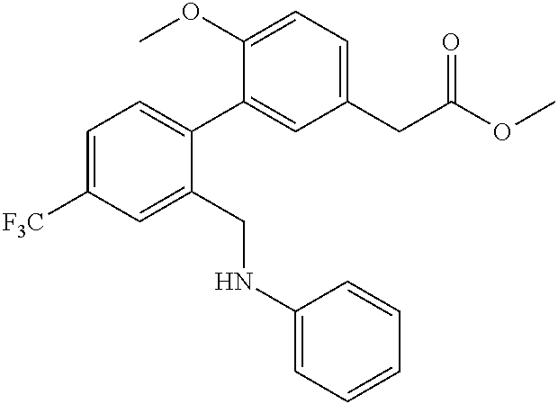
C1(OC)=CC=C(CC(OC)=O)C=C1C1=CC=C([F3C])C=C1CNC1=CC=CC=C1
